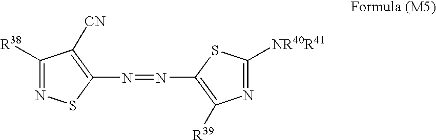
C1([R38])=NSC(N=NC2=C([R39])N=C([NR40R41])S2)=C1[CN]
